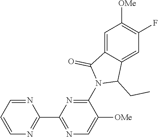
N1=CC=CN=C1C1=NC=C([OMe])C(N2C(CC)C3=CC(F)=C([OMe])C=C3C2=O)=N1
